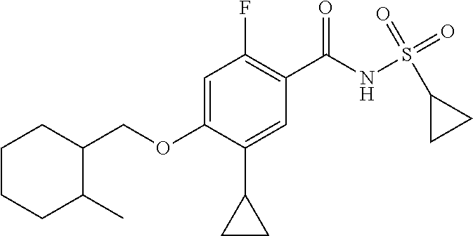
C1=C(OCC2CCCCC2C)C(C2CC2)=CC(C(NS(=O)(=O)C2CC2)=O)=C1F
